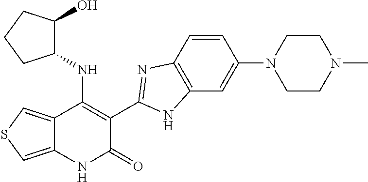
C1=CC2=C(C=C1N1CCN(C)CC1)NC(C1=C(NC3C(O)CCC3)C3=CSC=C3NC1=O)=N2
